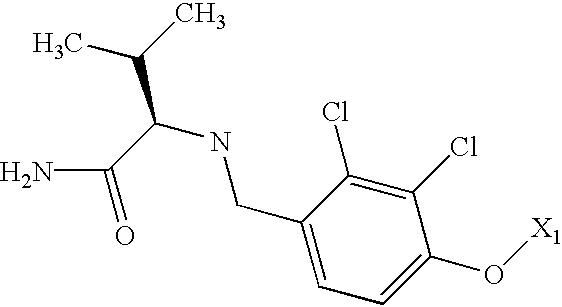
C(C1=CC=C(O[X1])C(Cl)=C1Cl)NC(C(C)C)C(N)=O
